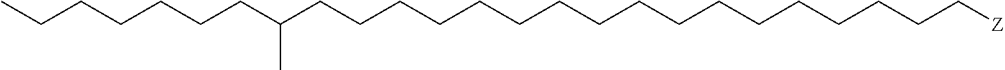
C(CC(CCCCCCCCCCCCCCCCC[Z])C)CCCCC
